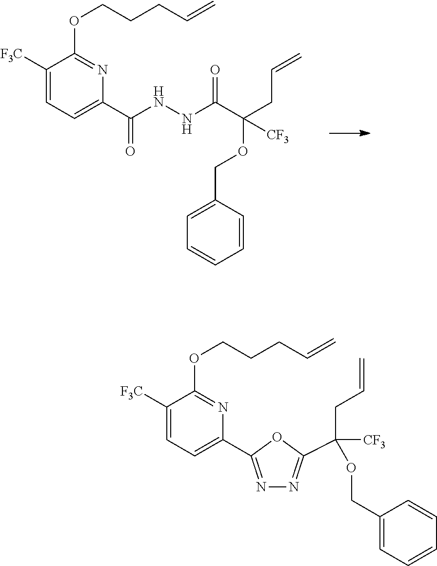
N1=C(C2=CC=C([F3C])C(OCCCC=C)=N2)OC(C(CC=C)([CF3])OCC2=CC=CC=C2)=N1.C(C1=CC=C([F3C])C(OCCCC=C)=N1)(NNC(C(CC=C)(OCC1=CC=CC=C1)[CF3])=O)=O
